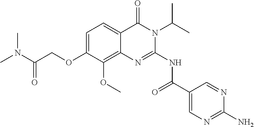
C1=C(OCC(N(C)C)=O)C(OC)=C2C(=C1)C(=O)N(C(C)C)C(NC(=O)C1=CN=C(N)N=C1)=N2
